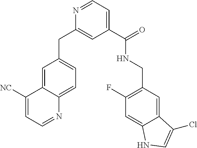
C1=C2C(=CC=C1CC1=CC(C(=O)NCC3=C(F)C=C4C(=C3)C(Cl)=CN4)=CC=N1)N=CC=C2[NC]
